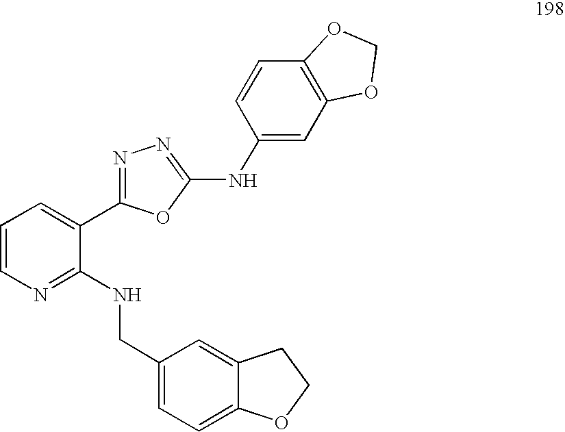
C1=CN=C(NCC2=CC=C3C(=C2)CCO3)C(C2=NN=C(NC3=CC4=C(C=C3)OCO4)O2)=C1
